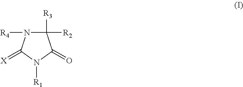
C1([R3])([R2])N([R4])C(=[X])N([R1])C1=O
